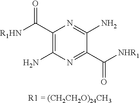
C1(N)=NC(C([R1HN])=O)=C(N)N=C1C(=O)[NHR1].[R1 = (CH2CH2O)24CH3]
